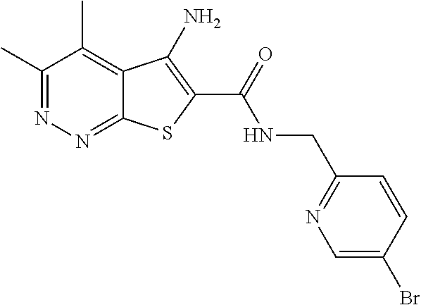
C1(C)=NN=C2C(=C1C)C(N)=C(C(=O)NCC1=NC=C(Br)C=C1)S2
